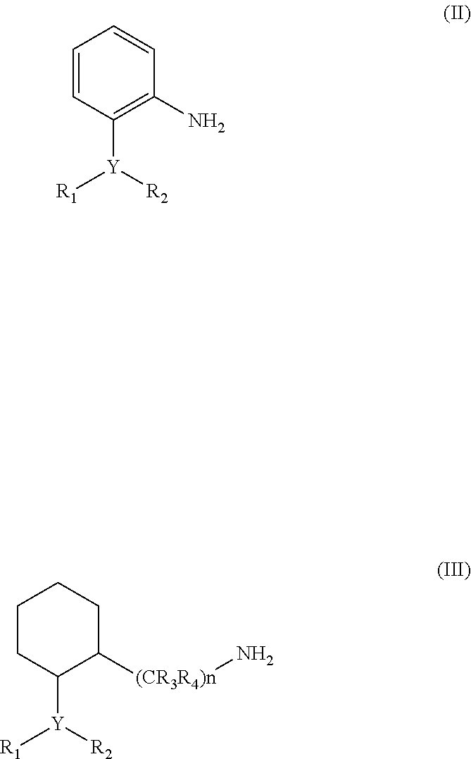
C1CC([Y]([R2])[R1])C([(CR3R4)n]N)CC1.C1=CC([Y]([R1])[R2])=C(N)C=C1
